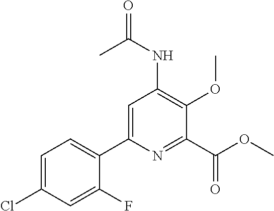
C1=C(Cl)C=C(F)C(C2=CC(NC(=O)C)=C(OC)C(C(OC)=O)=N2)=C1
